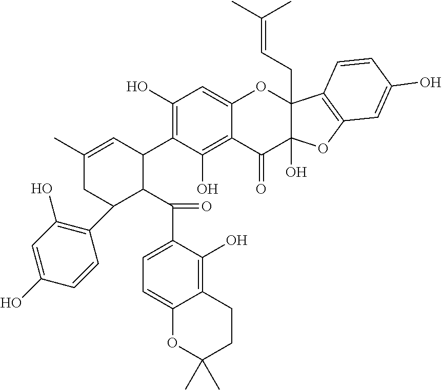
C1(C)=CC(C2=C(O)C=C3C(=C2O)C(=O)C2(O)C(CC=C(C)C)(O3)C3=C(O2)C=C(O)C=C3)C(C(C2=CC=C3C(=C2O)CCC(C)(C)O3)=O)C(C2=C(O)C=C(O)C=C2)C1
